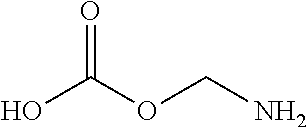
OC(OCN)=O
